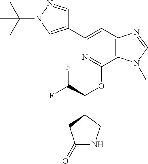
C1(C2=CC3=C(C(OC(C4CC(=O)NC4)C(F)F)=N2)N(C)C=N3)=CN(C(C)(C)C)N=C1
